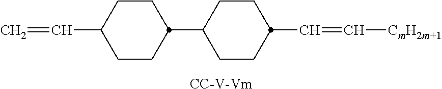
C1CC(C=C)CCC1C1CCC(C=C[CmH2m+1])CC1.[CC-V-Vm]
